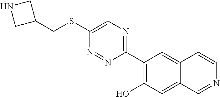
C(SC1=CN=C(C2=C(O)C=C3C(=C2)C=CN=C3)N=N1)C1CNC1
